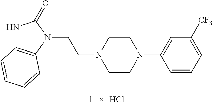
Cl.N1C2=C(N(CCN3CCN(C4=CC([CF3])=CC=C4)CC3)C1=O)C=CC=C2
